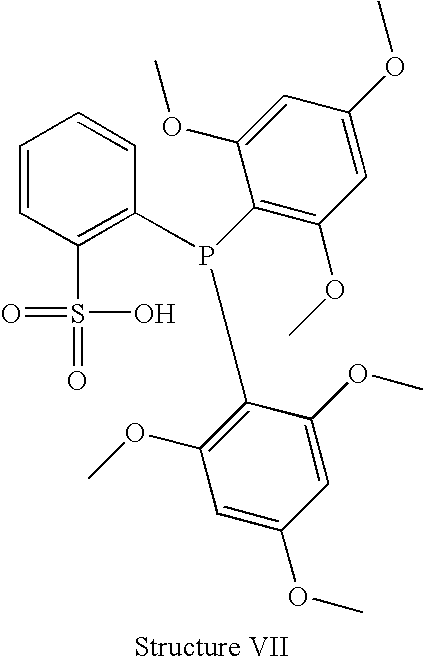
C1(S(=O)(=O)O)=C(P(C2=C(OC)C=C(OC)C=C2OC)C2=C(OC)C=C(OC)C=C2OC)C=CC=C1
